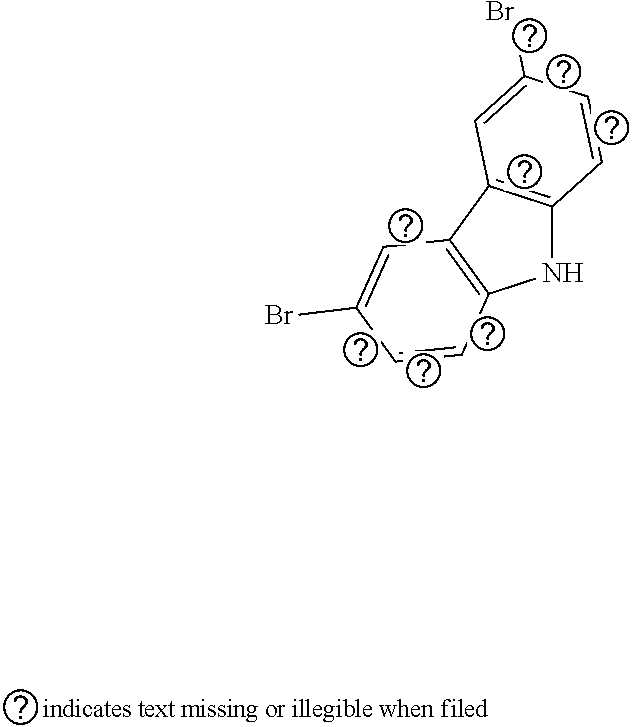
N1C2=C(C3=C1C=CC(Br)=C3)C=C(Br)C=C2
